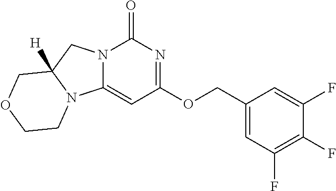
FC1=C(F)C=C(COC2=NC(=O)N3C(=C2)N2C([H])(C3)COCC2)C=C1F
